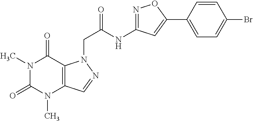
N1(C)C(=O)N(C)C2=C(C1=O)N(CC(=O)NC1=NOC(C3=CC=C(Br)C=C3)=C1)N=C2
